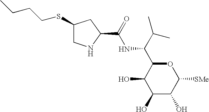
C1(O)C(O)C([SMe])OC(C(C(C)C)NC(C2CC(SCCCC)CN2)=O)C1O
